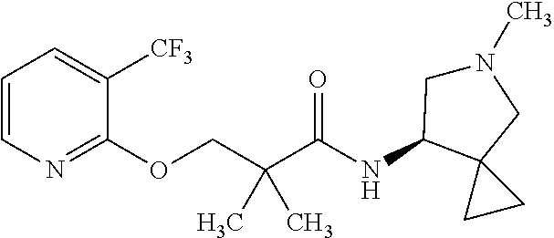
C1(OCC(C(NC2C3(CN(C)C2)CC3)=O)(C)C)=NC=CC=C1[CF3]
